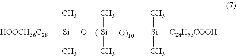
[HOOCH56C28][Si](O[Si]([O)10][Si]([C28H56COOH])(C)C)(C)C)(C)C
